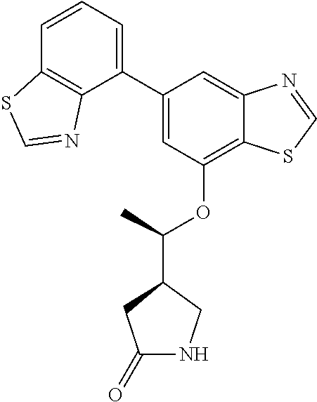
C1(C2=CC=CC3=C2N=CS3)=CC(OC(C2CC(=O)NC2)C)=C2C(=C1)N=CS2
